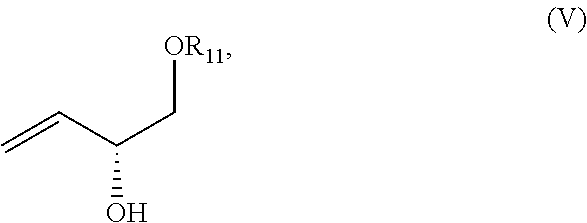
C=CC(C[OR11])O
